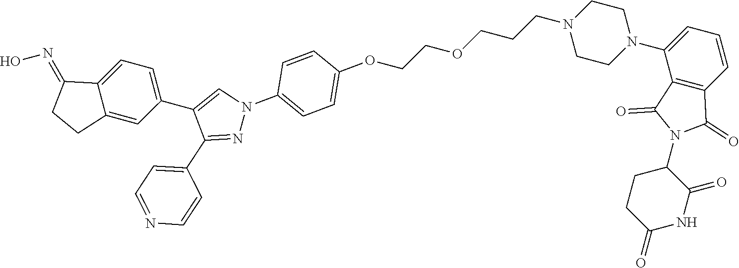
C1(C2=NN(C3=CC=C(OCCOCCCN4CCN(C5=CC=CC6=C5C(=O)N(C5CCC(=O)NC5=O)C6=O)CC4)C=C3)C=C2C2=CC=C3C(=C2)CCC3=NO)=CC=NC=C1
